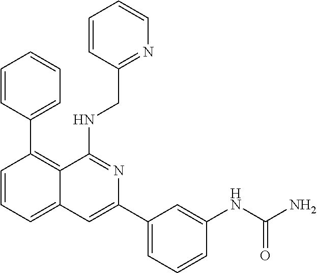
C1=CC(C2=C3C(=CC=C2)C=C(C2=CC=CC(NC(N)=O)=C2)N=C3NCC2=NC=CC=C2)=CC=C1
